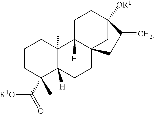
C1CC(C([R1O])=O)(C)C2([H])C(C)(C1)C1([H])C3(CC2)CC([OR1])(CC1)C(=C)C3
